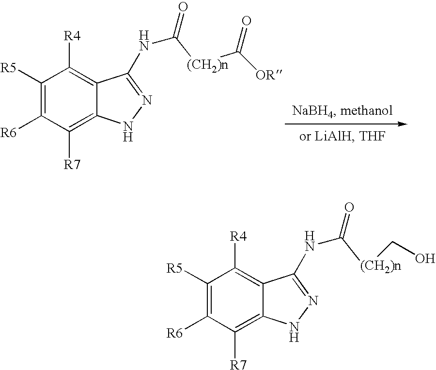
C1([R7])=C2C(=C([R4])C([R5])=C1[R6])C(NC([(CH2)n]CO)=O)=NN2.C1([R7])=C2C(=C([R4])C([R5])=C1[R6])C(NC([(CH2)n]C([OR])=O)=O)=NN2
